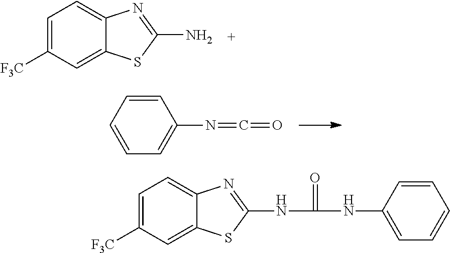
C1=C([F3C])C=C2C(=C1)N=C(N)S2.C1=CC=CC=C1N=C=O.C1=C([F3C])C=C2C(=C1)N=C(NC(=O)NC1=CC=CC=C1)S2
